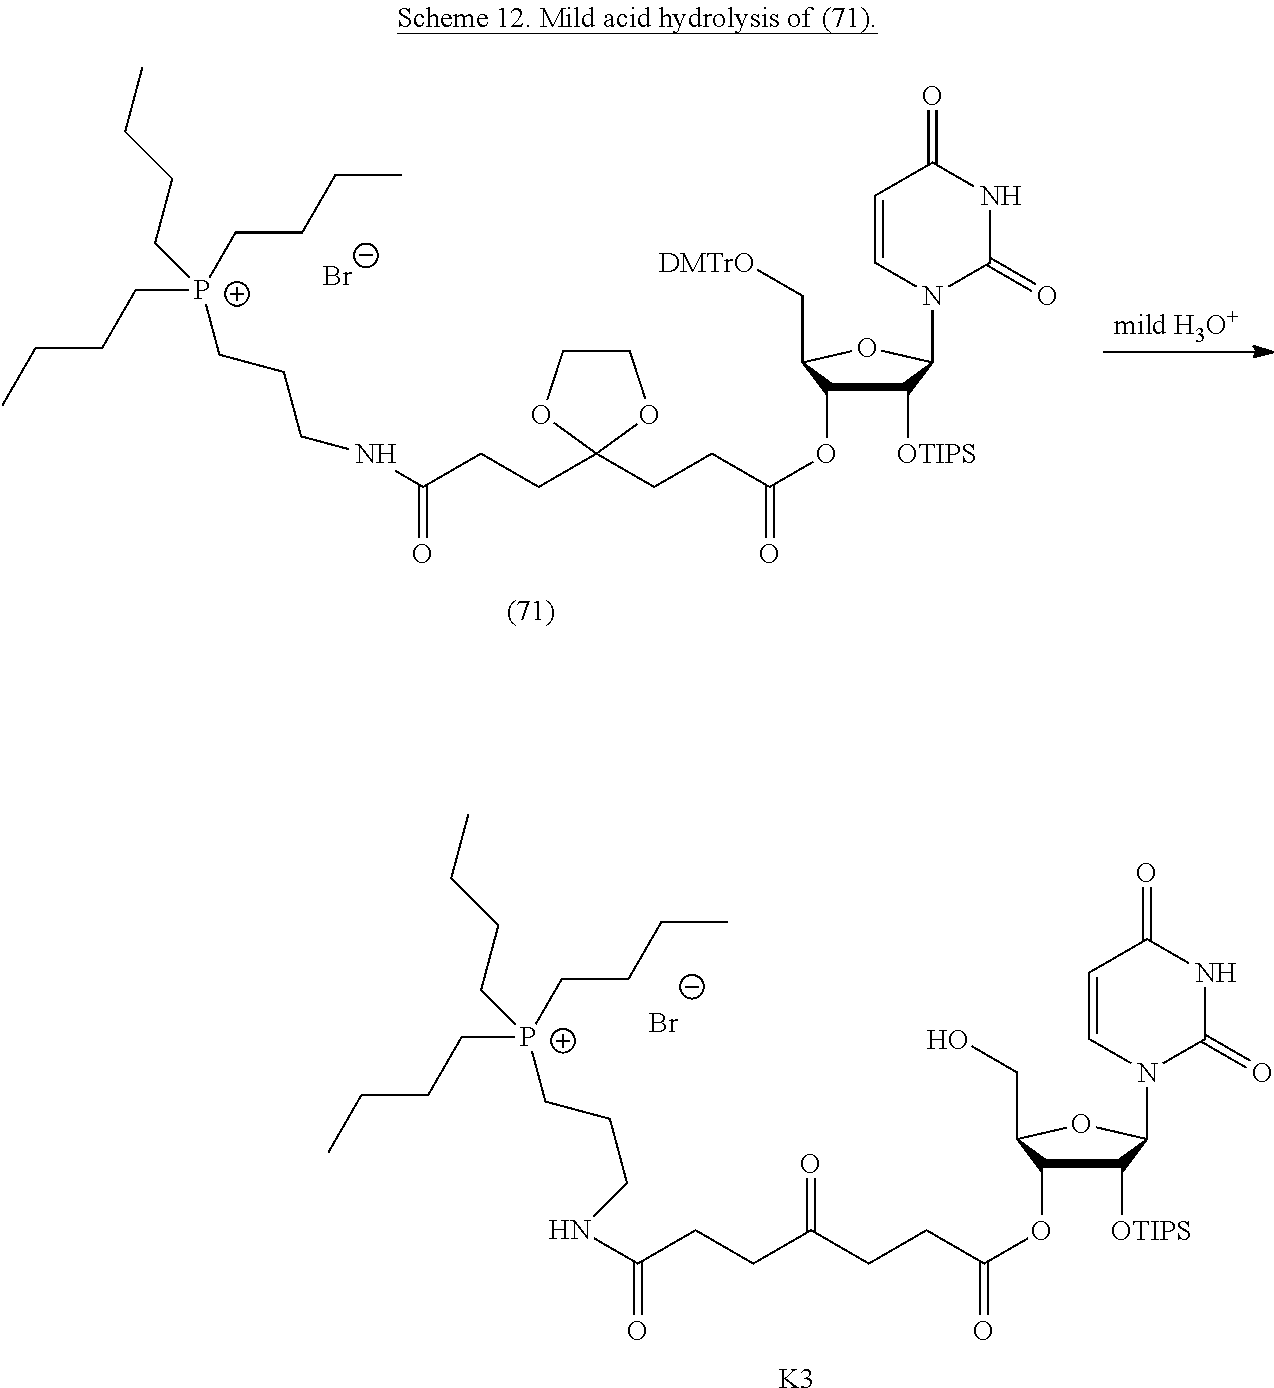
[Br-].C(CCC1(CCC(=O)OC2C([OTIPS])C(N3C(=O)NC(=O)C=C3)OC2C[DMTrO])OCCO1)(NCCC[P+](CCCC)(CCCC)CCCC)=O.[Br-].C(CCC(CCC(=O)OC1C([OTIPS])C(N2C(=O)NC(=O)C=C2)OC1CO)=O)(=O)NCCC[P+](CCCC)(CCCC)CCCC.[K3]
